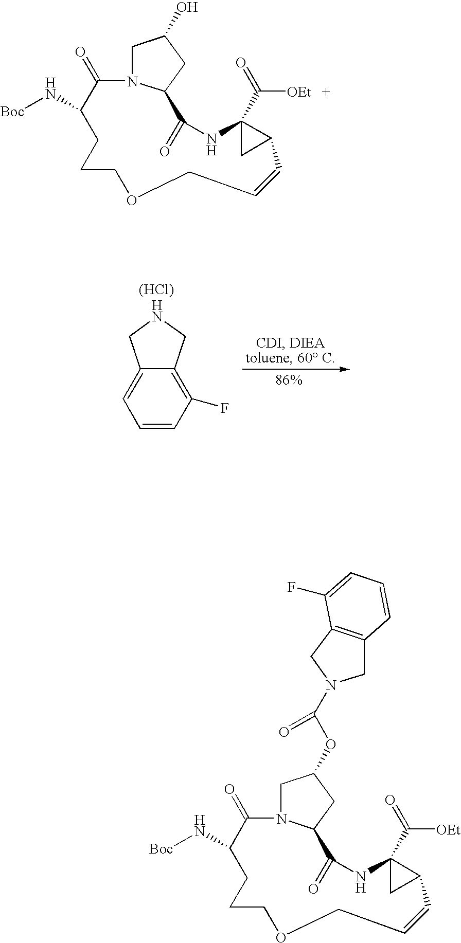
C1N2C(CC1O)C(=O)NC1(C(=O)[OEt])CC1C=CCOCCCC(N[Boc])C2=O.C12=CC=CC(F)=C1CNC2.[(HCl)].C1N2C(CC1OC(N1CC3=C(C1)C=CC=C3F)=O)C(=O)NC1(C(=O)[OEt])CC1C=CCOCCCC(N[Boc])C2=O
